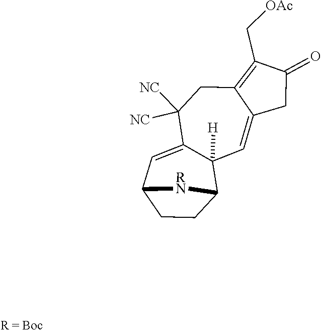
C1C(=O)C(C[OAc])=C2C1=CC1([H])C(=CC3CCC1[RN]3)C([NC])([NC])C2
